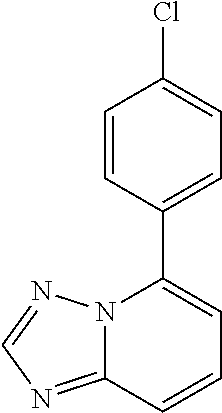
C12=NC=NN1C(C1=CC=C(Cl)C=C1)=CC=C2
